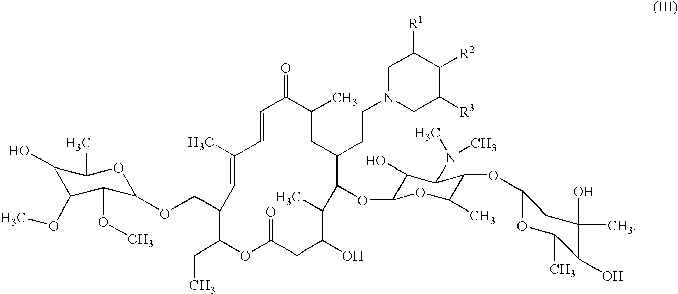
C1(C)=CC(COC2C(OC)C(OC)C(O)C(C)O2)C(CC)OC(=O)CC(O)C(C)C(OC2C(O)C(N(C)C)C(OC3OC(C)C(O)C(O)(C)C3)C(C)O2)C(CCN2CC([R3])C([R2])C([R1])C2)CC(C)C(=O)C=C1
